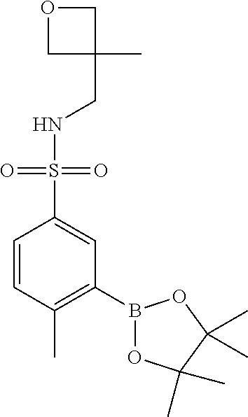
C1=CC(C)=C(B2OC(C)(C)C(C)(C)O2)C=C1S(=O)(NCC1(C)COC1)=O
